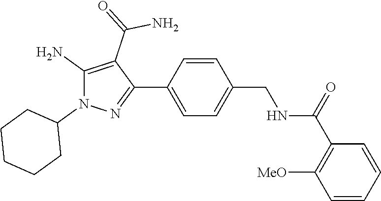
C1=C(C2=NN(C3CCCCC3)C(N)=C2C(=O)N)C=CC(CNC(C2=C([MeO])C=CC=C2)=O)=C1
